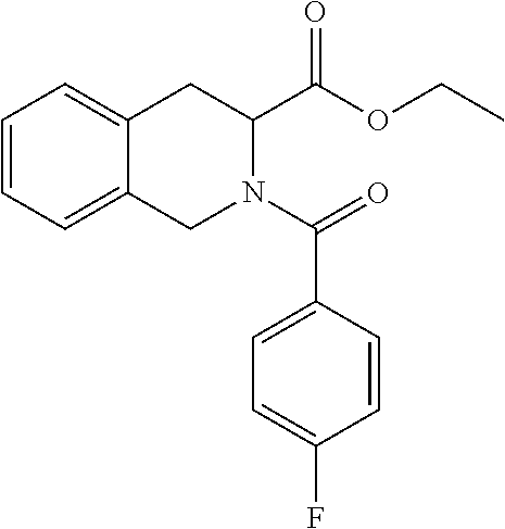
C1=CC=C2C(=C1)CC(C(OCC)=O)N(C(=O)C1=CC=C(F)C=C1)C2
